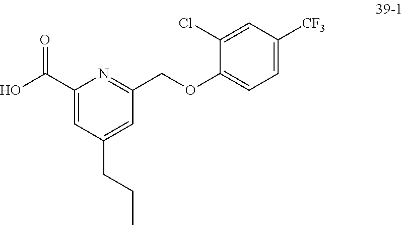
C1(C(O)=O)=CC(CCC)=CC(COC2=CC=C([CF3])C=C2Cl)=N1
